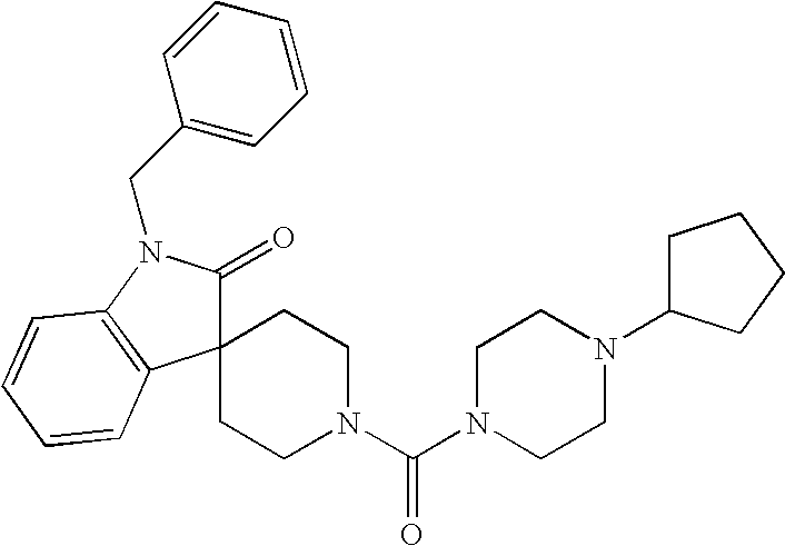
C12(CCN(C(N3CCN(C4CCCC4)CC3)=O)CC1)C(=O)N(CC1=CC=CC=C1)C1=C2C=CC=C1
